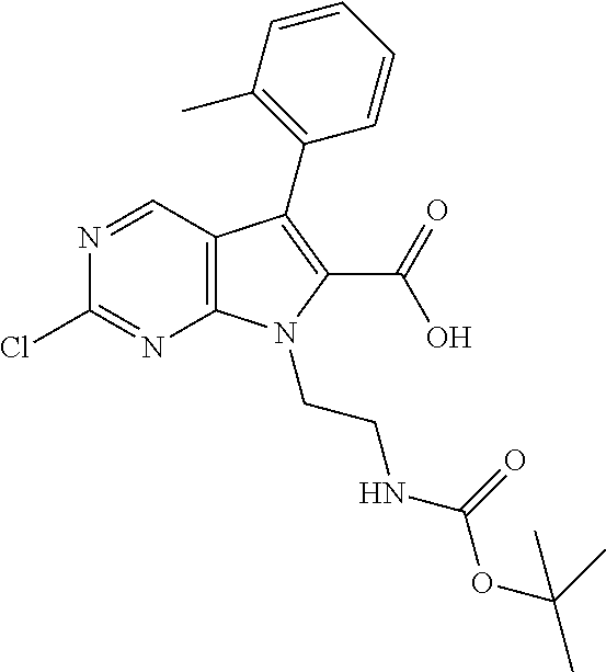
N1=CC2=C(N=C1Cl)N(CCNC(OC(C)(C)C)=O)C(C(=O)O)=C2C1=C(C)C=CC=C1
